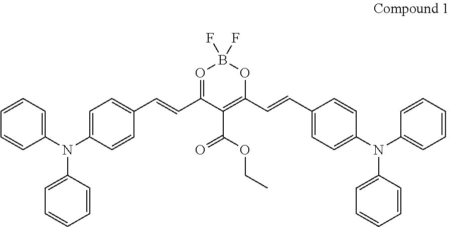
N(C1=CC=CC=C1)(C1=CC=CC=C1)C1=CC=C(C=CC2=OB(F)(F)OC(C=CC3=CC=C(N(C4=CC=CC=C4)C4=CC=CC=C4)C=C3)=C2C(OCC)=O)C=C1
